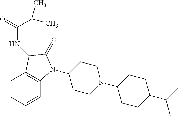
C1(N2C3=C(C=CC=C3)C(NC(C(C)C)=O)C2=O)CCN(C2CCC(C(C)C)CC2)CC1
